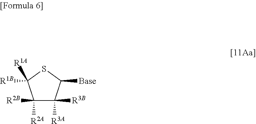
C1([R2B])([R2A])C([R3B])([R3A])C([Base])SC1([R1A])[R1B]
